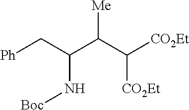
[Ph]CC(C(C([CO2Et])[CO2Et])[Me])N[Boc]
